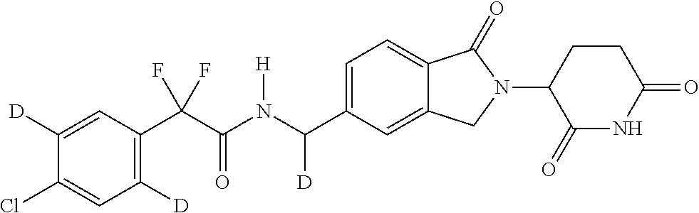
C1([D])=CC(C(C(N(C(C2=CC=C3C(=C2)CN(C2C(=O)NC(=O)CC2)C3=O)[D])[H])=O)(F)F)=C([D])C=C1Cl
